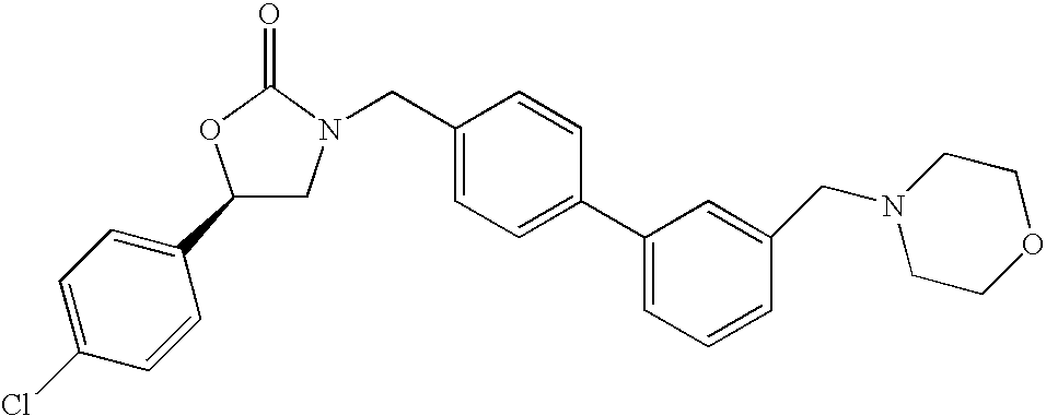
C1(C2=CC=C(Cl)C=C2)CN(CC2=CC=C(C3=CC=CC(CN4CCOCC4)=C3)C=C2)C(=O)O1
